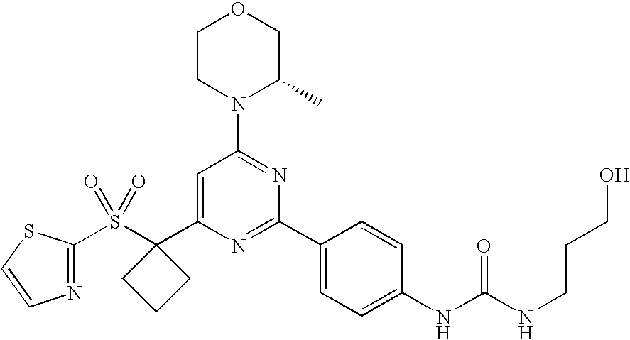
S(C1(C2=CC(N3C(C)COCC3)=NC(C3=CC=C(NC(NCCCO)=O)C=C3)=N2)CCC1)(=O)(=O)C1=NC=CS1
